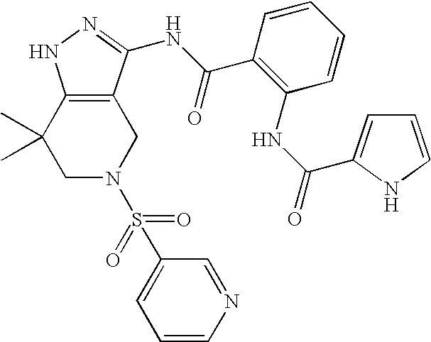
C1N(S(=O)(=O)C2=CC=CN=C2)CC2=C(C1(C)C)NN=C2NC(C1=C(NC(=O)C2=CC=CN2)C=CC=C1)=O
